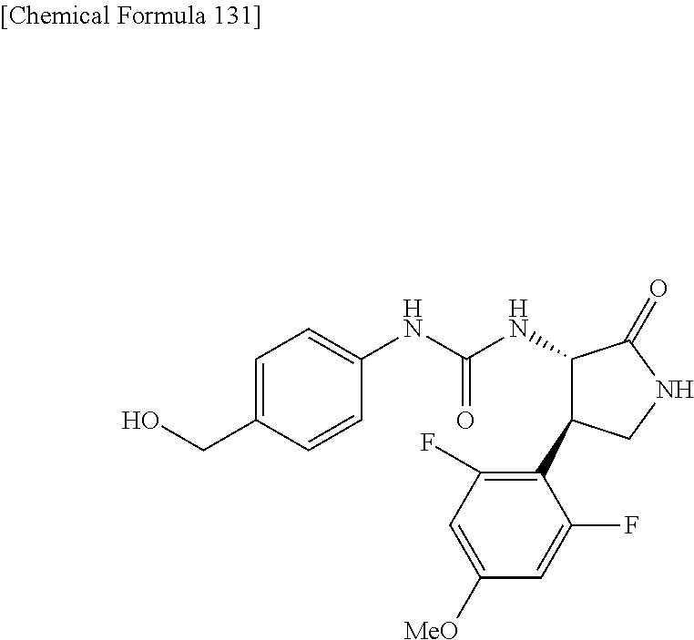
C1(NC(NC2=CC=C(CO)C=C2)=O)C(=O)NCC1C1=C(F)C=C([MeO])C=C1F
